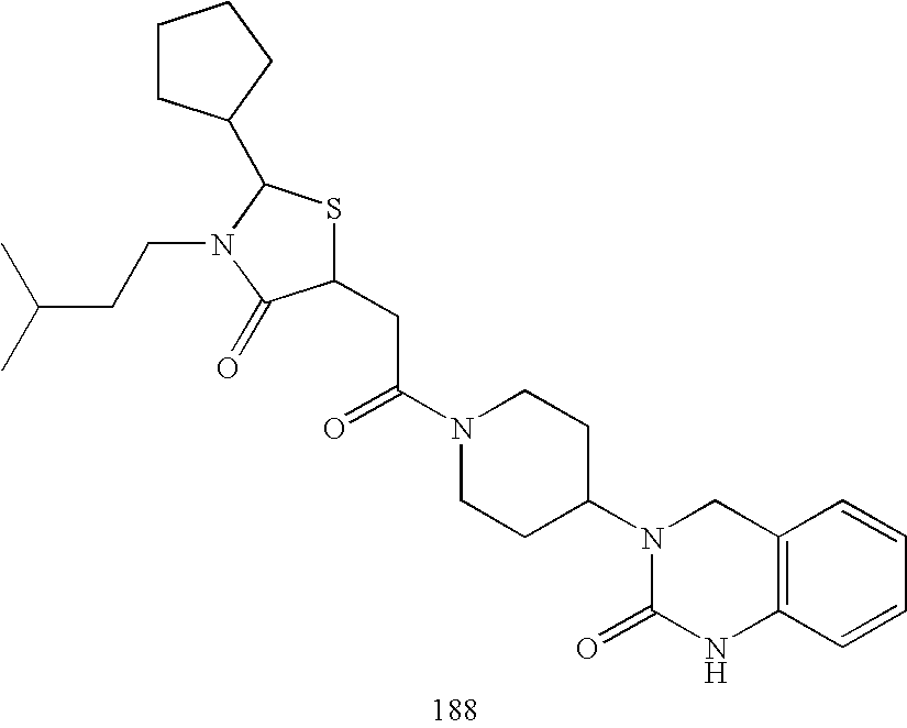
C1(CC(N2CCC(N3C(=O)NC4=C(C3)C=CC=C4)CC2)=O)SC(C2CCCC2)N(CCC(C)C)C1=O
